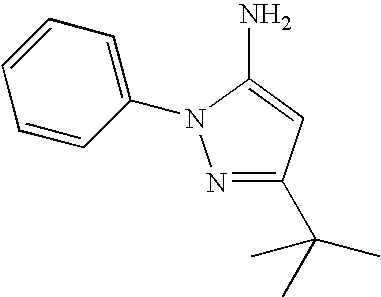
C1=CC=CC(N2N=C(C(C)(C)C)C=C2N)=C1
